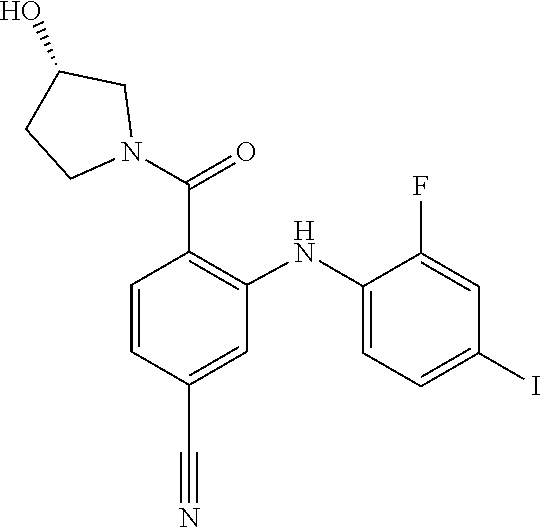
C1(F)=CC(I)=CC=C1NC1=C(C(=O)N2CC(O)CC2)C=CC(C#N)=C1
